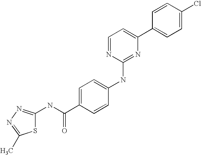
C1=CC(C2=CC=NC(NC3=CC=C(C(NC4=NN=C(C)S4)=O)C=C3)=N2)=CC=C1Cl
